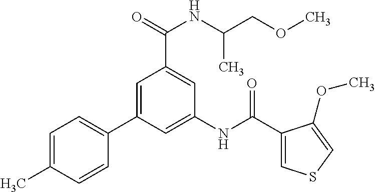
C1=C(C)C=CC(C2=CC(C(=O)NC(COC)C)=CC(NC(C3=CSC=C3OC)=O)=C2)=C1
